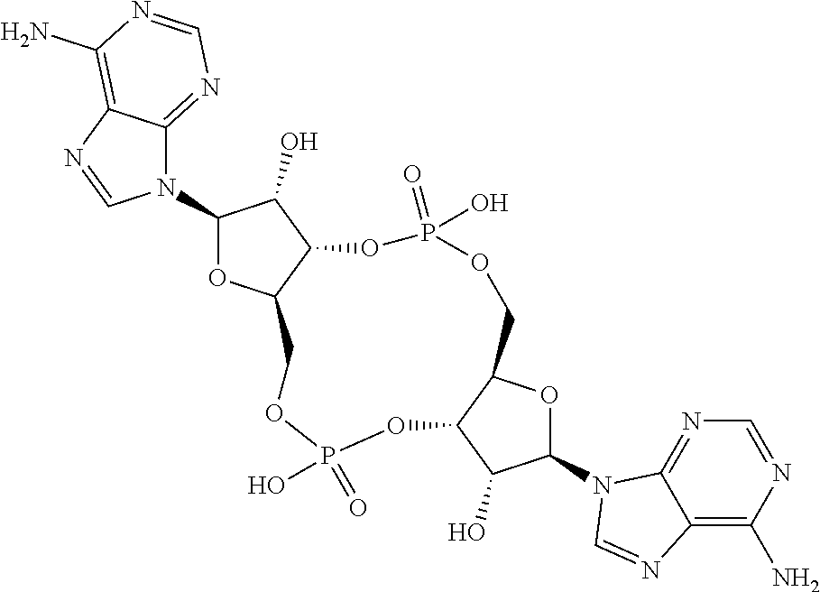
N1(C2OC3C(C2O)OP(=O)(O)OCC2C(OP(=O)(O)OC3)C(O)C(N3C4=NC=NC(N)=C4N=C3)O2)C2=NC=NC(N)=C2N=C1
